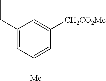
C1=C([CH2CO2Me])C=C([Me])C=C1CC
